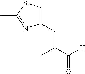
C1(C=C(C)C(=O)[H])=CSC(C)=N1
